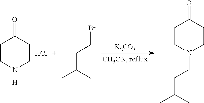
C1CNCCC1=O.C(CBr)C(C)C.C1CN(CCC(C)C)CCC1=O.Cl.[K2CO3].[H]
